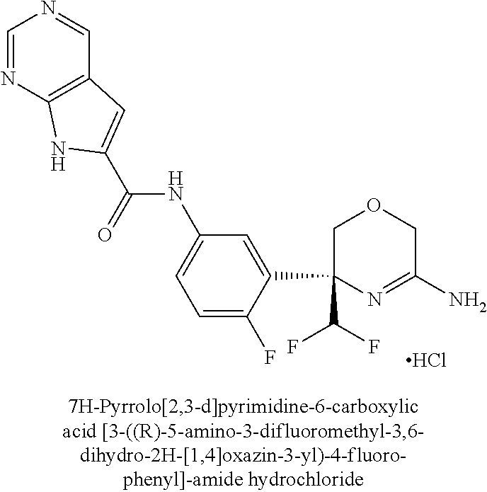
C1=NC2=C(C=N1)C=C(C(=O)NC1=CC=C(F)C(C3(C(F)F)N=C(N)COC3)=C1)N2.Cl
